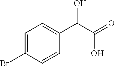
C1=C(Br)C=CC(C(C(=O)O)O)=C1
